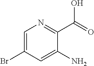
C(C1=NC=C(Br)C=C1N)(=O)O
